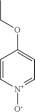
C1=C[N+]([O-])=CC=C1OCC
